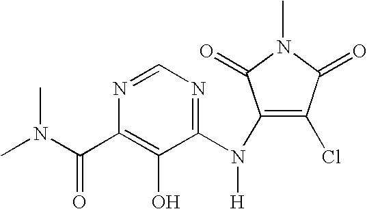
N1=CN=C(N(C2=C(Cl)C(=O)N(C)C2=O)[H])C(O)=C1C(N(C)C)=O
